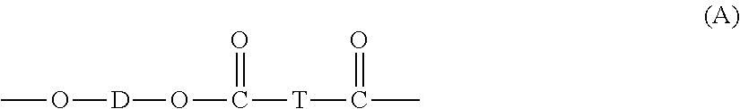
CO[D]OC(=O)[T]C(=O)C
